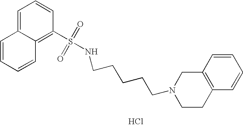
C1=CC=CC2=C(S(NCCCCCN3CCC4=C(C3)C=CC=C4)(=O)=O)C=CC=C12.Cl
